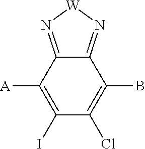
C12=N[W]N=C1C(B)=C(Cl)C(I)=C2[A]
